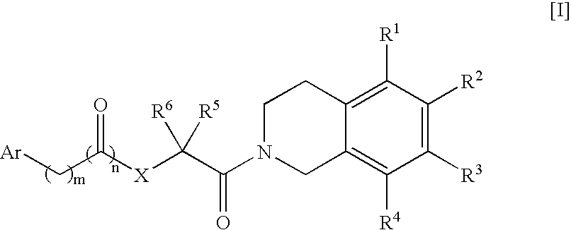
C1([R3])=C([R2])C([R1])=C2C(=C1[R4])CN(C(C([X]C(C[Ar])=O)([R6])[R5])=O)CC2
